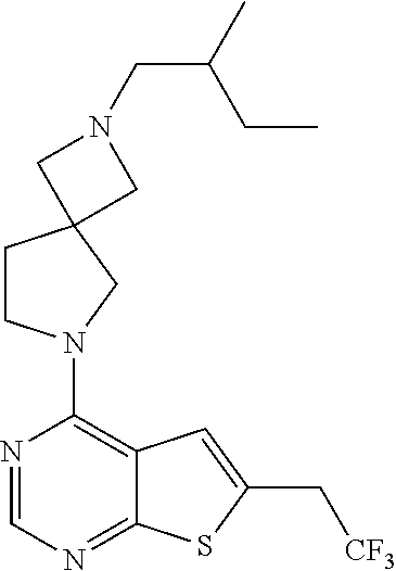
C1(N2CCC3(C2)CN(CC(C)CC)C3)=C2C(=NC=N1)SC(C[CF3])=C2
